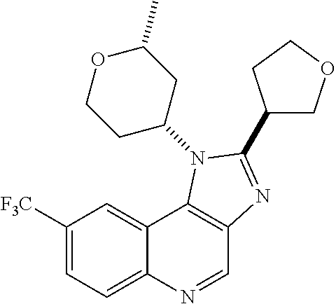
C12=CC([F3C])=CC=C1N=CC1=C2N(C2CC(C)OCC2)C(C2COCC2)=N1
